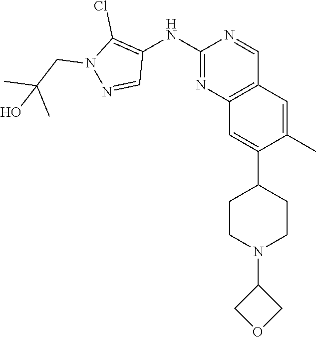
C12=C(C=C(C)C(C3CCN(C4COC4)CC3)=C1)C=NC(NC1=C(Cl)N(CC(C)(C)O)N=C1)=N2
